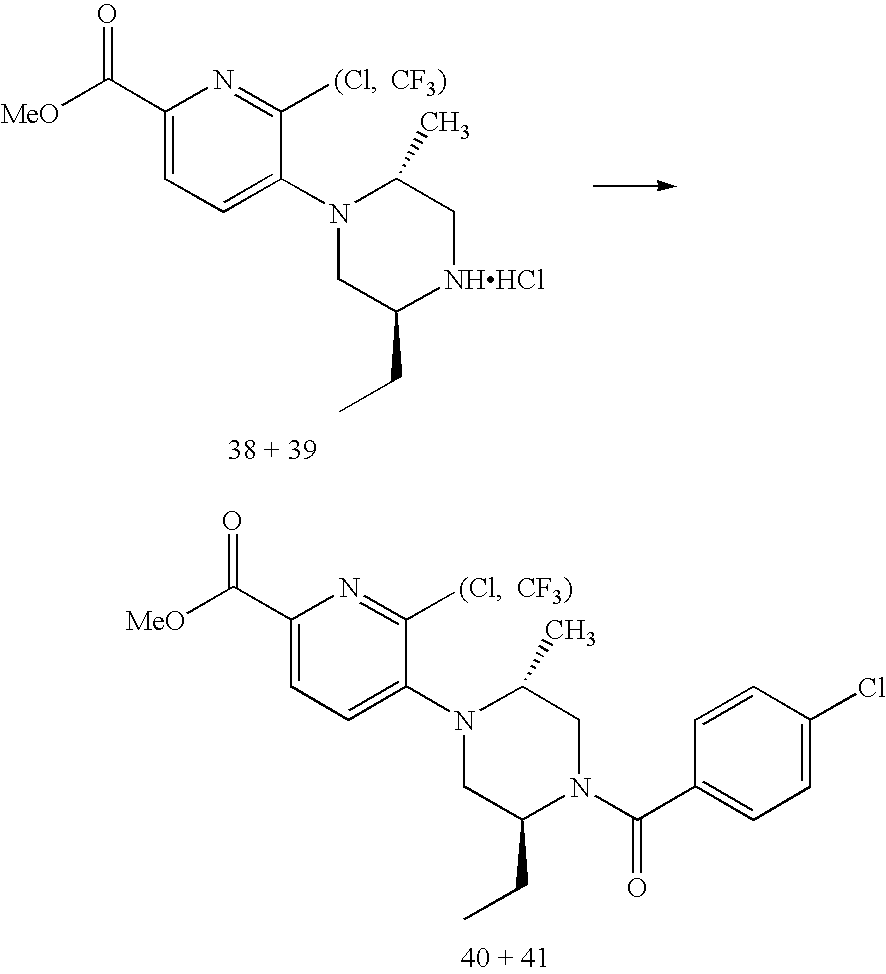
C1(C([MeO])=O)=CC=C(N2CC(CC)[NHHCl]CC2C)C([(Cl])=N1.[CF3)].C1(C([MeO])=O)=CC=C(N2CC(CC)N(C(C3=CC=C(Cl)C=C3)=O)CC2C)C([(Cl])=N1.[CF3)]
